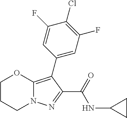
C1CCN2C(=C(C3=CC(F)=C(Cl)C(F)=C3)C(C(=O)NC3CC3)=N2)O1
